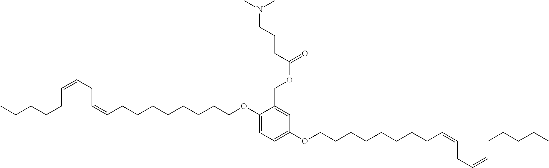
CCCCCC=CCC=CCCCCCCCCOC1=CC=C(OCCCCCCCCC=CCC=CCCCCC)C=C1COC(CCCN(C)C)=O
